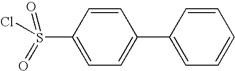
C1=CC(S(Cl)(=O)=O)=CC=C1C1=CC=CC=C1
